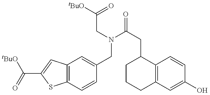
[tBuO]C(=O)C1=CC2=C(S1)C=CC(CN(C(CC1CCCC3=C1C=CC(O)=C3)=O)CC([tBuO])=O)=C2
